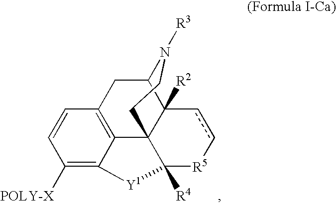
C12CC3=C4C5(C1([R2])cc[R5]C5([R4])[Y1]C4=C([POLY-X])C=C3)CCN2[R3]
